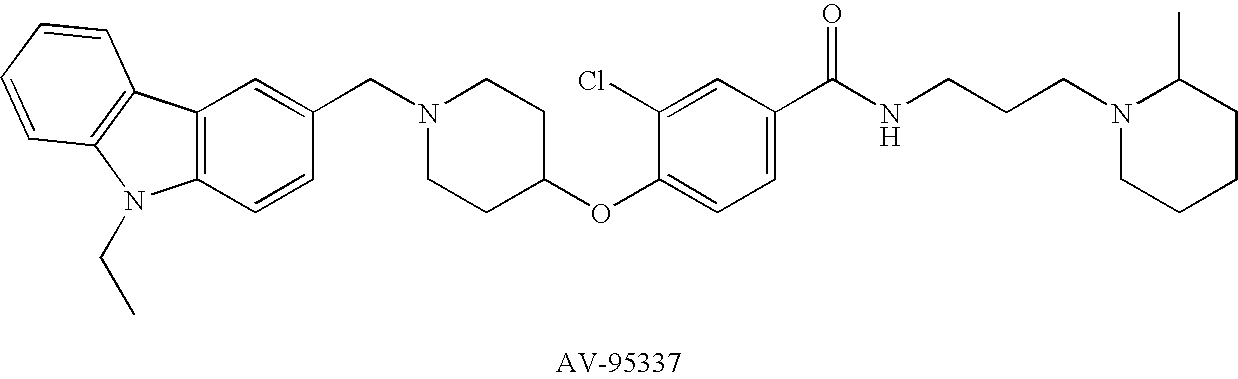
C1(CN2CCC(OC3=CC=C(C(NCCCN4CCCCC4C)=O)C=C3Cl)CC2)=CC2=C(C=C1)N(CC)C1=C2C=CC=C1
